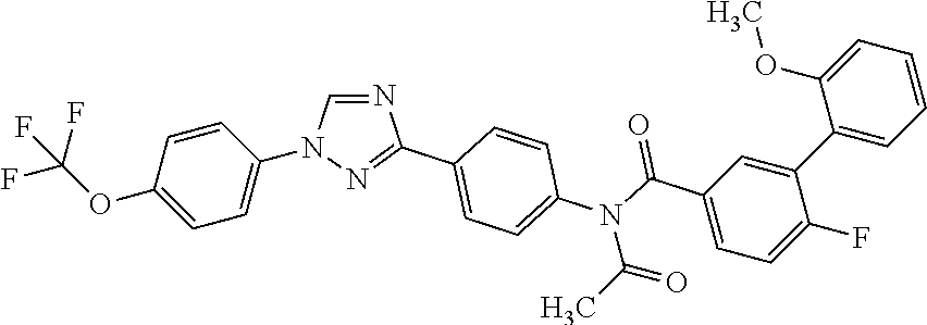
C1(OC(F)(F)F)=CC=C(N2C=NC(C3=CC=C(N(C(C4=CC=C(F)C(C5=CC=CC=C5OC)=C4)=O)C(C)=O)C=C3)=N2)C=C1
